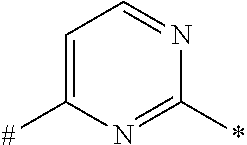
C1=C([#])N=C(*)N=C1
